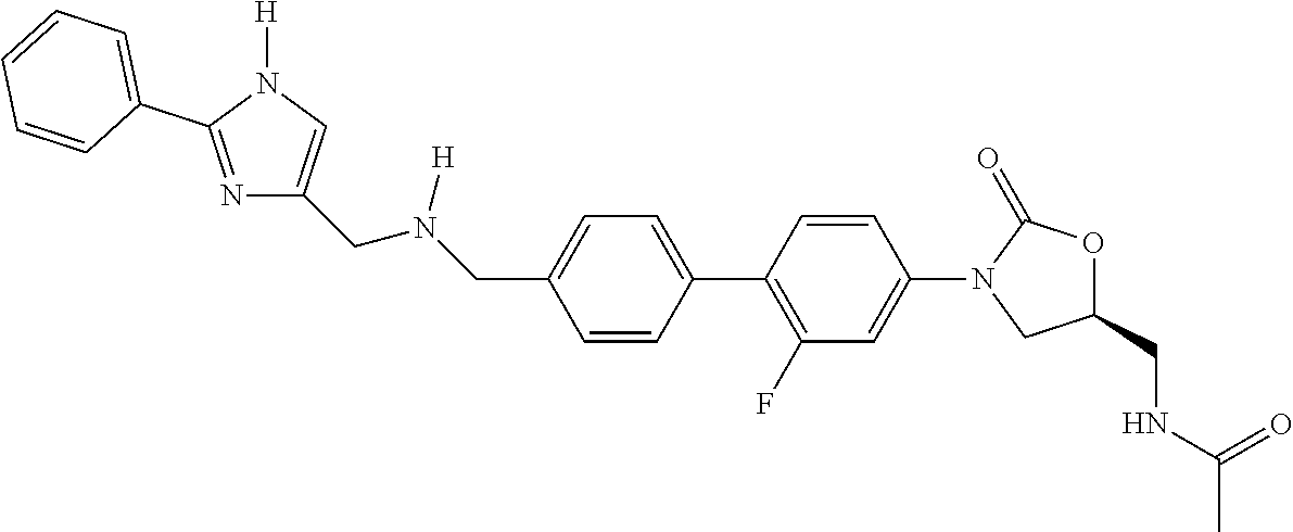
C(C1=CC=C(C2=C(F)C=C(N3CC(CNC(=O)C)OC3=O)C=C2)C=C1)N(CC1=CN([H])C(C2=CC=CC=C2)=N1)[H]
